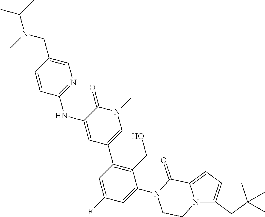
C1C2=C(CC1(C)C)N1C(=C2)C(=O)N(C2=CC(F)=CC(C3=CN(C)C(=O)C(NC4=NC=C(CN(C(C)C)C)C=C4)=C3)=C2CO)CC1
